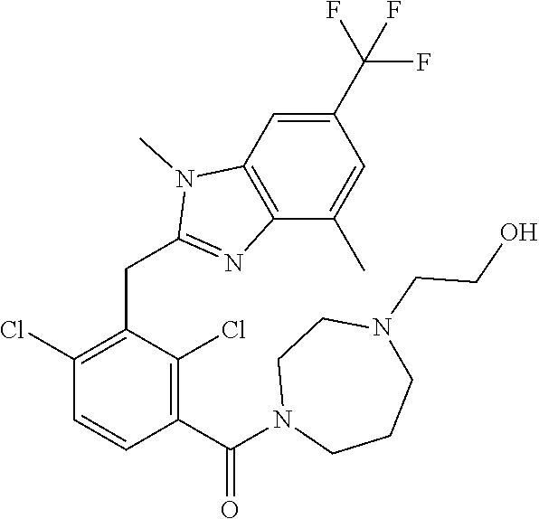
C1(Cl)=C(CC2=NC3=C(C=C(C(F)(F)F)C=C3C)N2C)C(Cl)=C(C(=O)N2CCCN(CCO)CC2)C=C1
